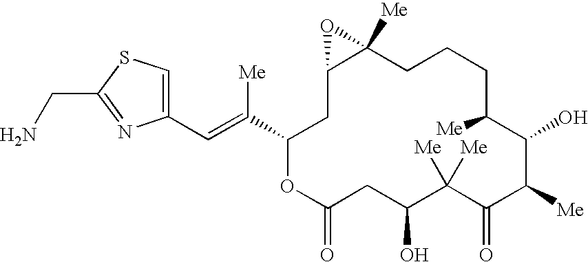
C1(C=C(C2CC3C([Me])(O3)CCCC([Me])C(O)C([Me])C(=O)C([Me])([Me])C(O)CC(=O)O2)[Me])=CSC(CN)=N1
